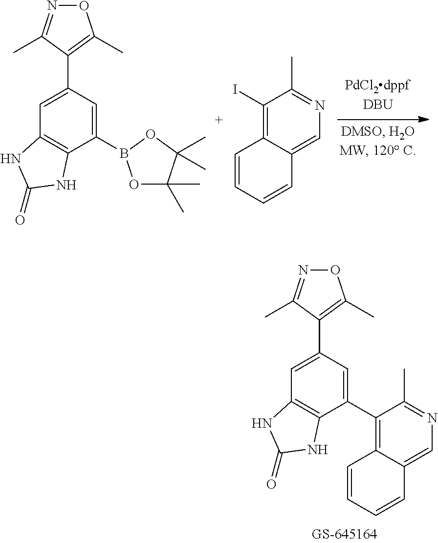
O1N=C(C)C(C2=CC3=C(C(B4OC(C)(C)C(C)(C)O4)=C2)NC(=O)N3)=C1C.IC1=C2C(=CN=C1C)C=CC=C2.O1N=C(C)C(C2=CC3=C(C(C4=C5C(=CN=C4C)C=CC=C5)=C2)NC(=O)N3)=C1C
